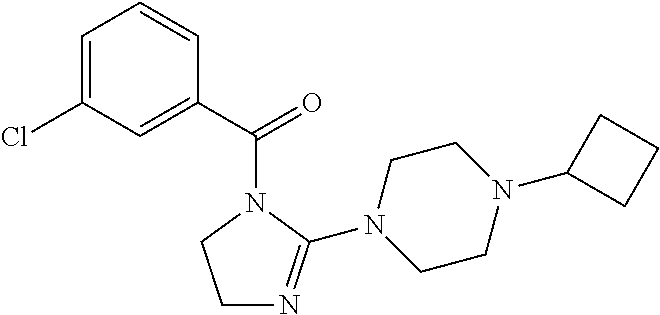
C1N=C(N2CCN(C3CCC3)CC2)N(C(C2=CC(Cl)=CC=C2)=O)C1
